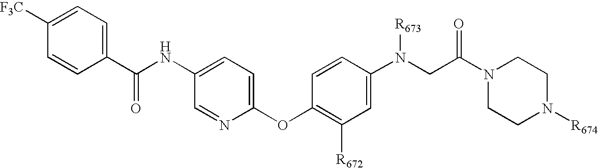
C1(C(NC2=CC=C(OC3=C([R672])C=C(N(CC(N4CCN([R674])CC4)=O)[R673])C=C3)N=C2)=O)=CC=C([F3C])C=C1
